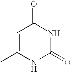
C1=C(C)NC(=O)NC1=O
